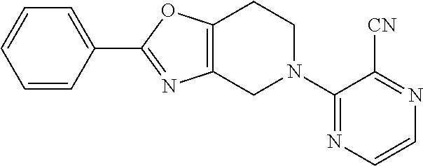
C1=CC(C2=NC3=C(O2)CCN(C2=NC=CN=C2[CN])C3)=CC=C1
